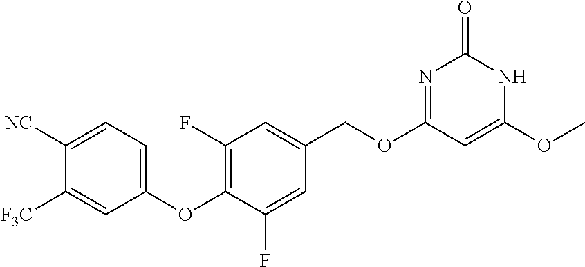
C1([NC])=CC=C(OC2=C(F)C=C(COC3=NC(=O)NC(OC)=C3)C=C2F)C=C1[F3C]
